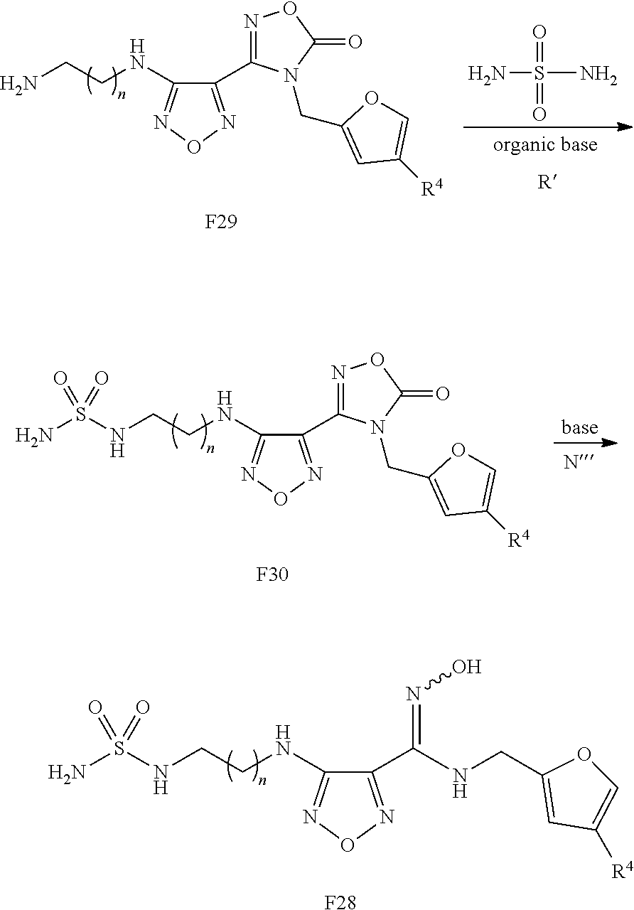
C1(C(NCC2=CC([R4])=CO2)=NO)=NON=C1NCCNS(N)(=O)=O.[F28].[F30].C1(C2=NOC(=O)N2CC2=CC([R4])=CO2)=NON=C1NCCNS(N)(=O)=O.C1(C2=NOC(=O)N2CC2=CC([R4])=CO2)=NON=C1NCCN.[F29].O=S(=O)(N)N
